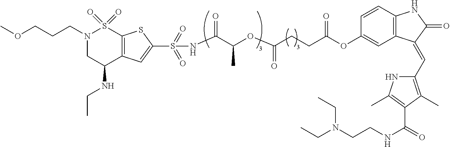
C1C(NCC)C2=C(S(=O)(=O)N1CCCOC)SC(S(=O)(=O)NC(C(OC(CCC(OC1=CC3=C(C=C1)NC(=O)C3=CC1=C(C)C(C(=O)NCCN(CC)CC)=C(C)N1)=O)=O)C)=O)=C2
